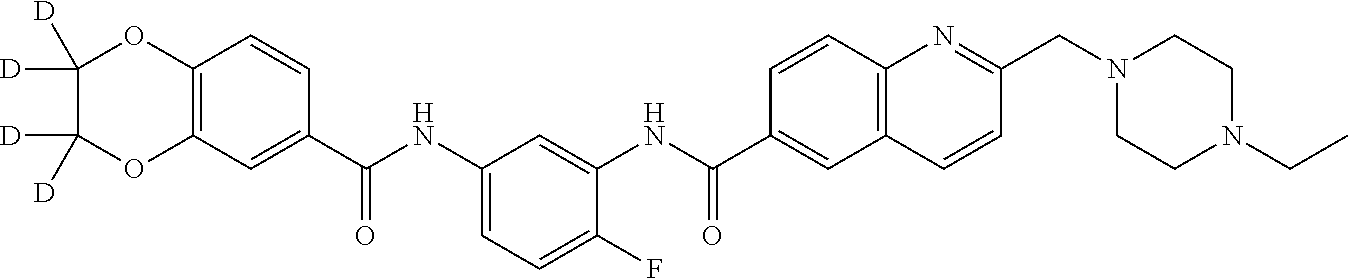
C1CN(CC2=NC3=C(C=C2)C=C(C(NC2=CC(NC(C4=CC5=C(C=C4)OC([D])([D])C([D])([D])O5)=O)=CC=C2F)=O)C=C3)CCN1CC
